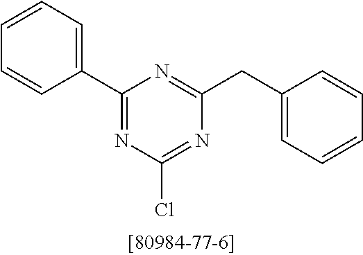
C1(C2=CC=CC=C2)=NC(Cl)=NC(CC2=CC=CC=C2)=N1
